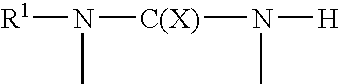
[R1]N([C(X)]N(C)[H])C
